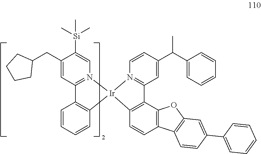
C1(CC2CCCC2)=CC2=N(C=C1[Si](C)(C)C)[Ir]1(C3=C2C=CC=C3)N2=C(C=C(C(C3=CC=CC=C3)C)C=C2)C2=C1C=CC1=C2OC2=C1C=CC(C1=CC=CC=C1)=C2
